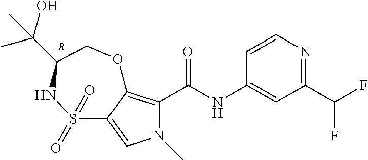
C1=CN=C(C(F)F)C=C1NC(C1=C2C(=CN1C)S(=O)(=O)NC(C(C)(O)C)CO2)=O.[R]
